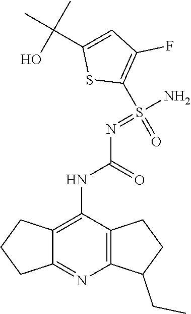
C1(S(=O)(=NC(NC2=C3C(=NC4=C2CCC4CC)CCC3)=O)N)=C(F)C=C(C(C)(C)O)S1
